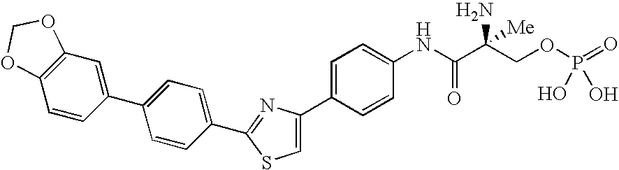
C1=C(C2=CC=C(NC(=O)C(N)([Me])COP(O)(=O)O)C=C2)N=C(C2=CC=C(C3=CC4=C(C=C3)OCO4)C=C2)S1
